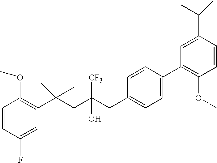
C1(F)=CC(C(CC(CC2=CC=C(C3=C(OC)C=CC(C(C)C)=C3)C=C2)(O)[CF3])(C)C)=C(OC)C=C1
